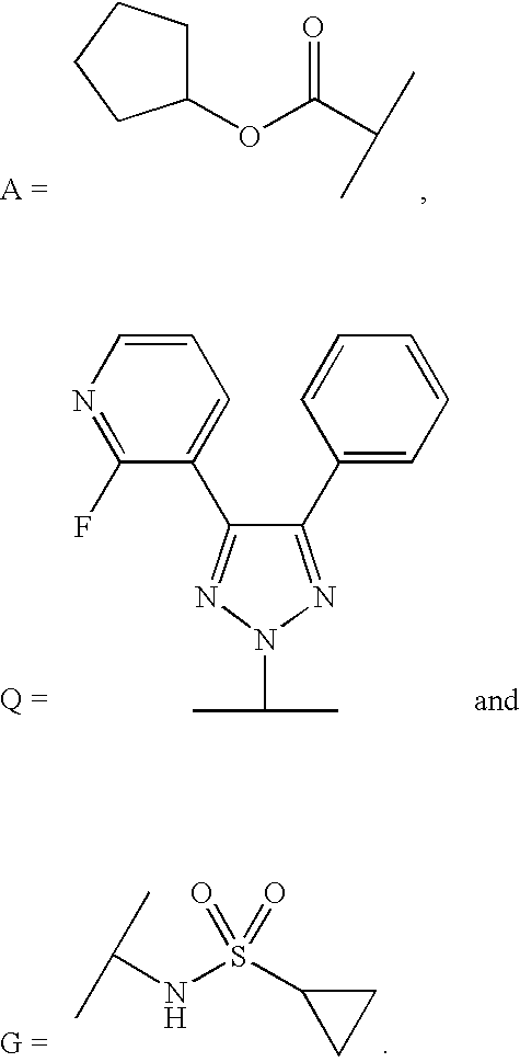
C(NS(C1CC1)(=O)=O)(C)C.C1(OC(C(C)C)=O)CCCC1.C1(C2=CC=CC=C2)=NN(C(C)C)N=C1C1=CC=CN=C1F
